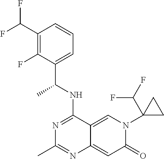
C1(C(F)F)=C(F)C(C(NC2=NC(C)=NC3=CC(=O)N(C4(C(F)F)CC4)C=C23)C)=CC=C1
